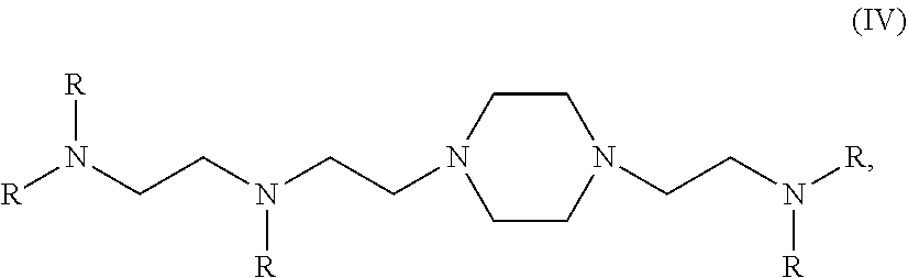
C1CN(CCN(CCN([R])[R])[R])CCN1CCN([R])[R]
